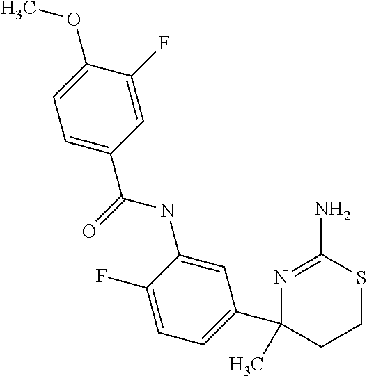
N1=C(N)SCCC1(C1=CC=C(F)C(NC(C2=CC=C(OC)C(F)=C2)=O)=C1)C
